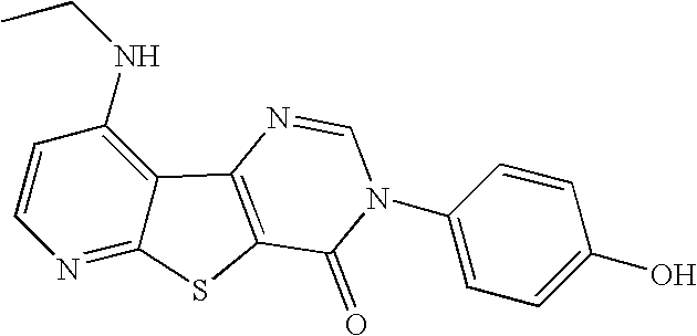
C1=CC(NCC)=C2C(=N1)SC1=C2N=CN(C2=CC=C(O)C=C2)C1=O
